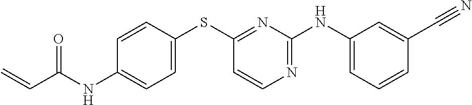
C1=CC(SC2=NC(NC3=CC=CC(C#N)=C3)=NC=C2)=CC=C1NC(C=C)=O
